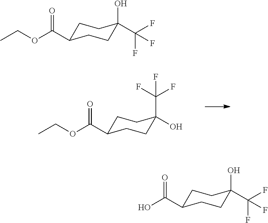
CCOC(=O)C1CCC(C(F)(F)F)(O)CC1.CCOC(=O)C1CCC(O)(C(F)(F)F)CC1.OC(=O)C1CCC(O)(C(F)(F)F)CC1
